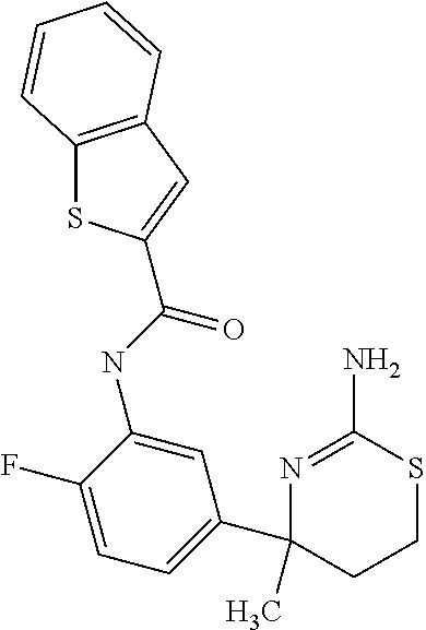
C(NC1=CC(C2(C)N=C(N)SCC2)=CC=C1F)(=O)C1=CC2=C(S1)C=CC=C2
